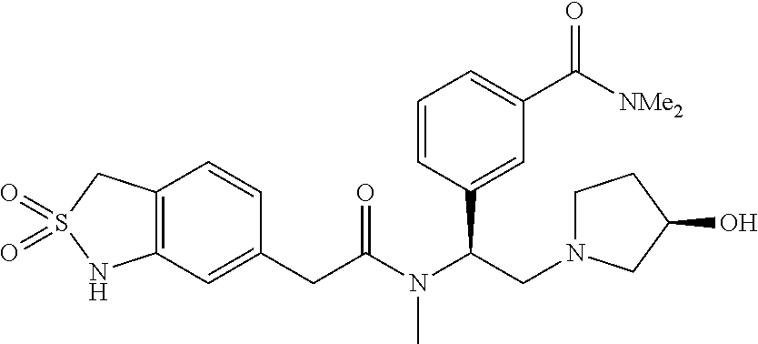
C12=C(C=CC(CC(=O)N(C(C3=CC(C([NMe2])=O)=CC=C3)CN3CCC(O)C3)C)=C1)CS(=O)(=O)N2
